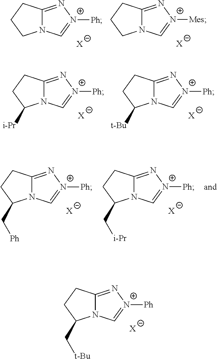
C12=N[N+]([Ph])=CN1CCC2.[X].C12=N[N+]([Mes])=CN1CCC2.[X].C12=N[N+]([Ph])=CN1C([i-Pr])CC2.[X].C12=N[N+]([Ph])=CN1C([t-Bu])CC2.[X].C12=N[N+]([Ph])=CN1C(C[Ph])CC2.[X].C12=N[N+]([Ph])=CN1C(C[i-Pr])CC2.[X].C12=N[N+]([Ph])=CN1C(C[t-Bu])CC2.[X]
